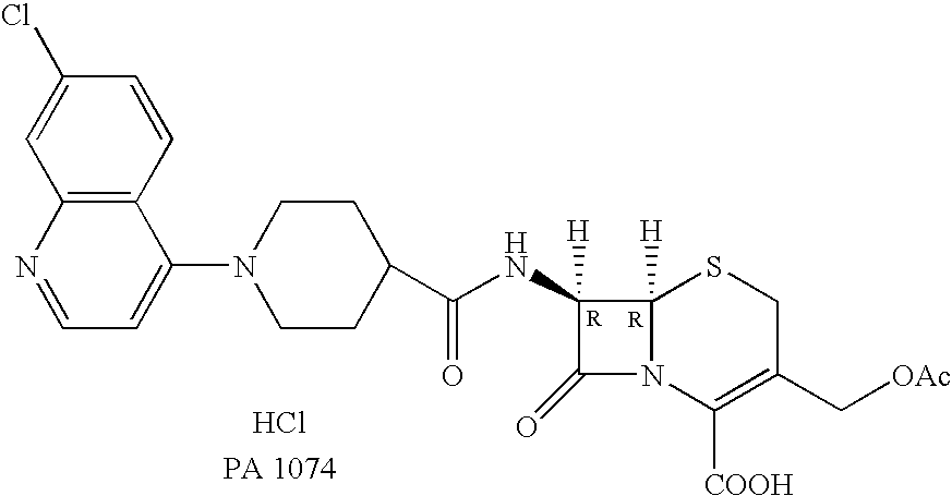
C1(=O)N2C([H])(C1([H])NC(C1CCN(C3=CC=NC4=C3C=CC(Cl)=C4)CC1)=O)SCC(C[OAc])=C2[COOH].Cl
